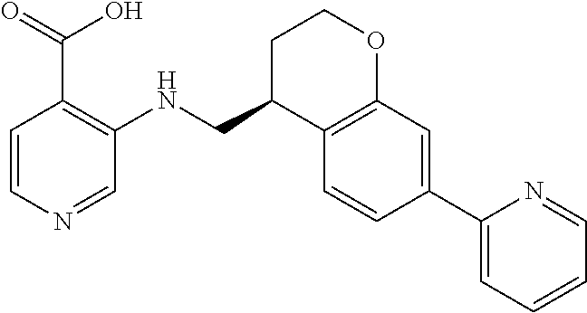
C1=CN=CC(NCC2C3=C(OCC2)C=C(C2=CC=CC=N2)C=C3)=C1C(=O)O
